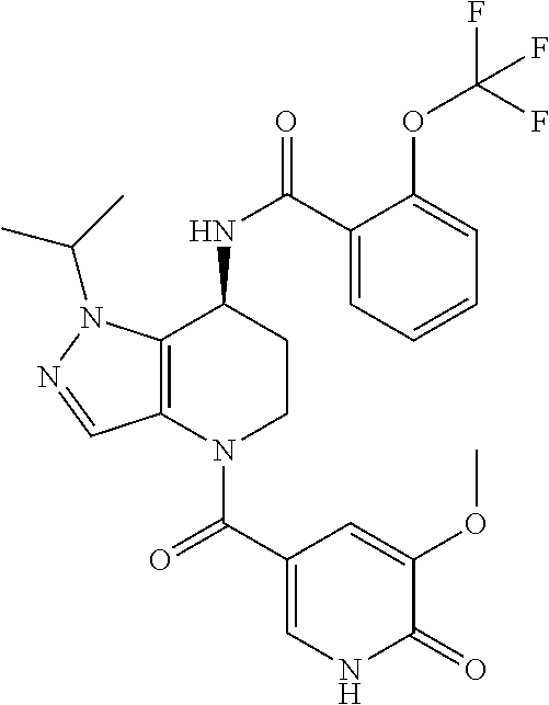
C1(C(=O)N2CCC(NC(=O)C3=CC=CC=C3OC(F)(F)F)C3=C2C=NN3C(C)C)=CNC(=O)C(OC)=C1
